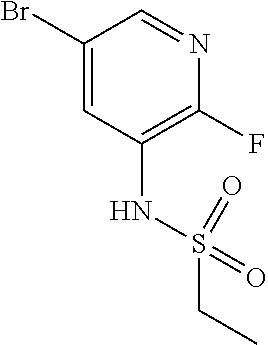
C1(Br)=CC(NS(=O)(=O)CC)=C(F)N=C1
